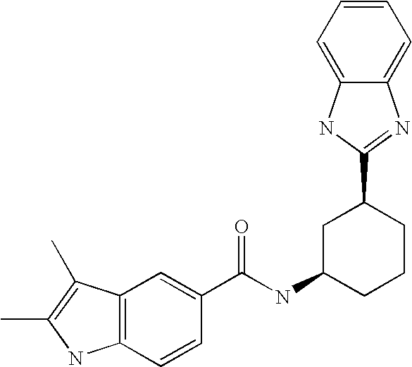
C12=C(C=CC(C(NC3CCCC(C4=NC5=CC=CC=C5N4)C3)=O)=C1)NC(C)=C2C
